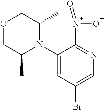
O1CC(C)N(C2=CC(Br)=CN=C2[N+]([O-])=O)C(C)C1
